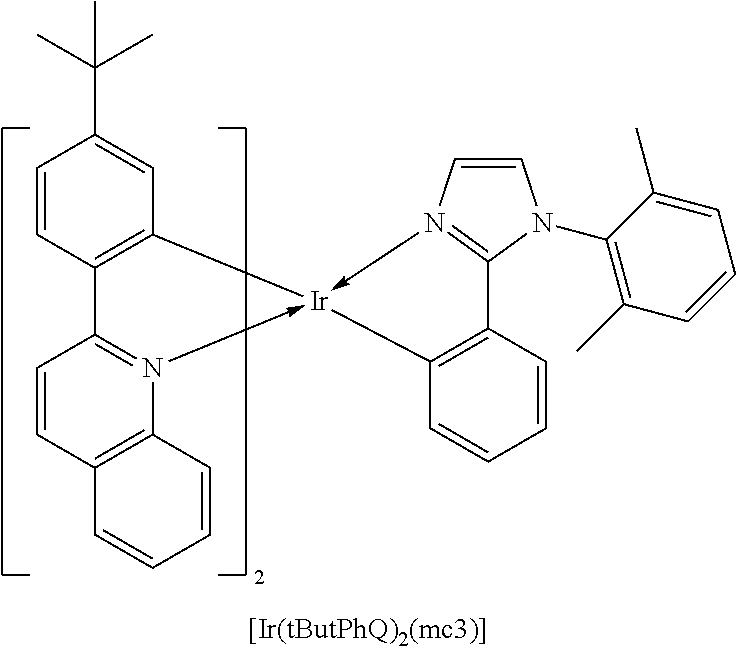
C1=CC2=C(N3->[Ir]4(-N5=C(N(C6=C(C)C=CC=C6C)C=C5)C5=C4C=CC=C5)C4=C(C=31)C=CC(C(C)(C)C)=C4)C=CC=C2
